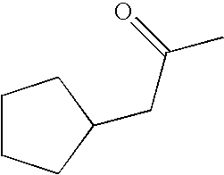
C1CCC(CC(C)=O)C1
